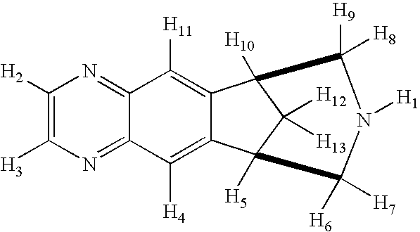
C1([H2])=C([H3])N=C2C(=N1)C([H11])=C1C(=C2[H4])C2([H5])C([H12])([H13])C1([H10])C([H9])([H8])N([H1])C2([H6])[H7]
